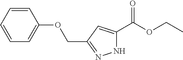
C1=CC=CC=C1OCC1=NNC(C(=O)OCC)=C1
